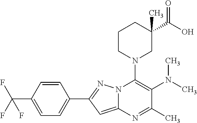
C1=CC(C(F)(F)F)=CC=C1C1=NN2C(=C1)N=C(C)C(N(C)C)=C2N1CC(C(O)=O)(C)CCC1
